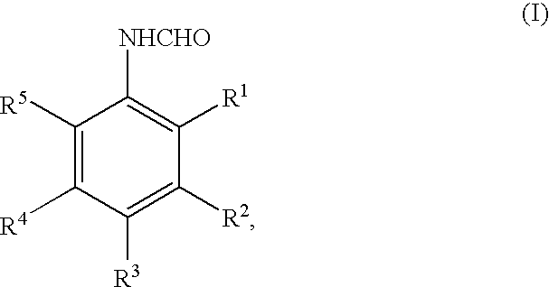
C1([R5])=C([R4])C([R3])=C([R2])C([R1])=C1[NHCHO]
